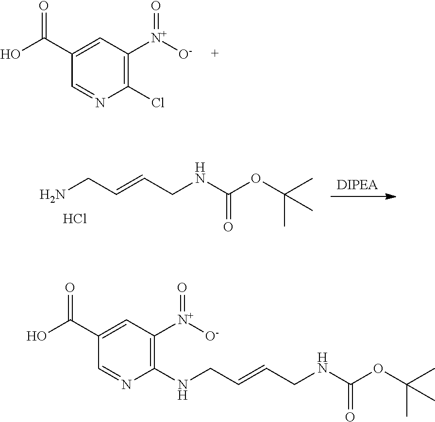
C1(Cl)=C([N+](=O)[O-])C=C(C(O)=O)C=N1.NCC=CCNC(OC(C)(C)C)=O.Cl.[DIPEA].C(C=CCNC(OC(C)(C)C)=O)NC1=C([N+](=O)[O-])C=C(C(O)=O)C=N1
